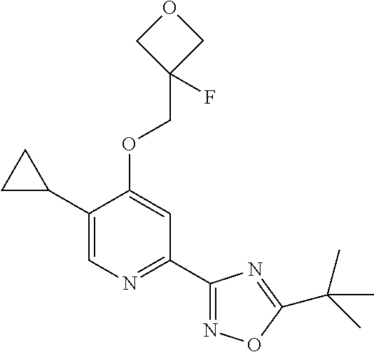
C1(C2CC2)=CN=C(C2=NOC(C(C)(C)C)=N2)C=C1OCC1(F)COC1
